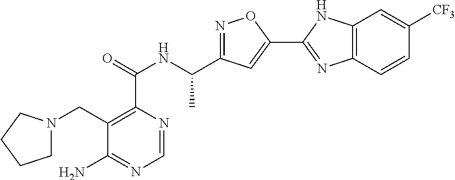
C1=NC(C(=O)NC(C2=NOC(C3=NC4=C(N3)C=C([CF3])C=C4)=C2)C)=C(CN2CCCC2)C(N)=N1
